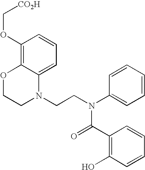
C1=C2C(=C(OC[CO2H])C=C1)OCCN2CCN(C1=CC=CC=C1)C(=O)C1=C(O)C=CC=C1
